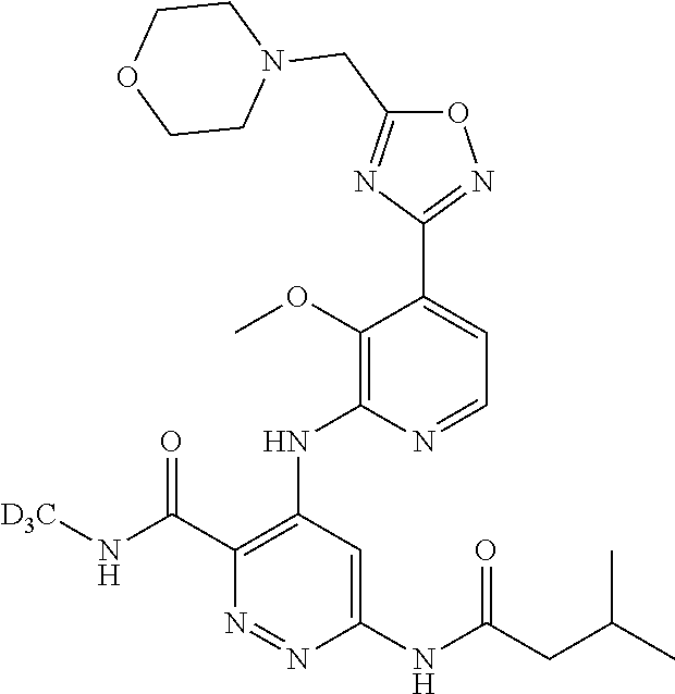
O1C(CN2CCOCC2)=NC(C2=CC=NC(NC3=C(C(N[D3C])=O)N=NC(NC(CC(C)C)=O)=C3)=C2OC)=N1
